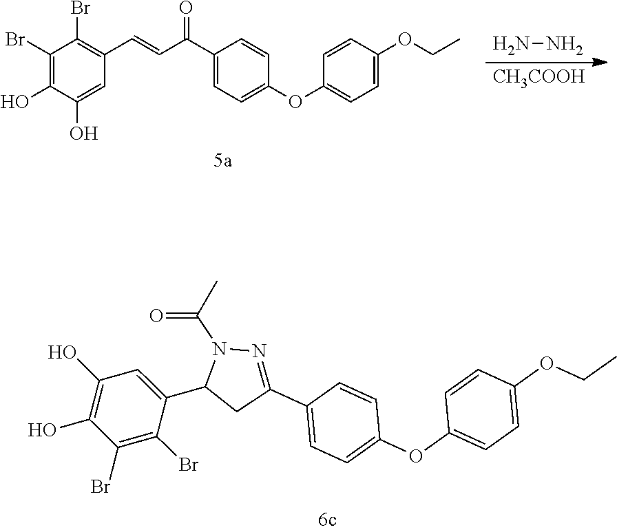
C1=C(OCC)C=CC(OC2=CC=C(C(C=CC3=C(Br)C(Br)=C(O)C(O)=C3)=O)C=C2)=C1.[CH3COOH].NN.C1=C(OCC)C=CC(OC2=CC=C(C3=NN(C(C)=O)C(C4=CC(O)=C(O)C(Br)=C4Br)C3)C=C2)=C1
